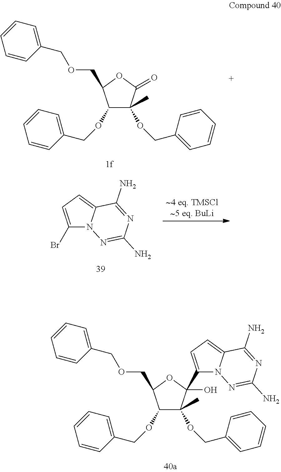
C1(OCC2=CC=CC=C2)C(C)(OCC2=CC=CC=C2)C(=O)OC1COCC1=CC=CC=C1.C1(Br)=CC=C2N1N=C(N)N=C2N.C1(OCC2=CC=CC=C2)C(C)(OCC2=CC=CC=C2)C(C2=CC=C3N2N=C(N)N=C3N)(O)OC1COCC1=CC=CC=C1
